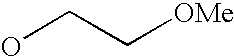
OCC[OMe]
